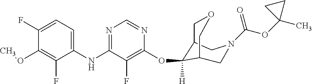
C1(NC2=NC=NC(OC3([H])C4COCC3CN(C(OC3(C)CC3)=O)C4)=C2F)=CC=C(F)C(OC)=C1F
